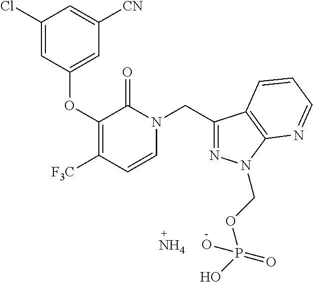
C1(Cl)=CC(OC2=C([F3C])C=CN(CC3=NN(COP(O)(=O)O)C4=C3C=CC=N4)C2=O)=CC([CN])=C1.N
